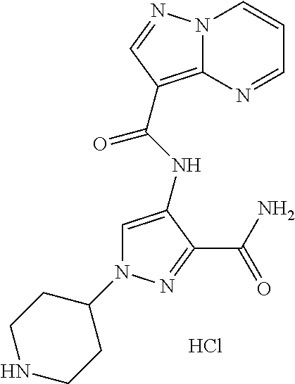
N1(C2CCNCC2)C=C(NC(=O)C2=C3N(C=CC=N3)N=C2)C(C(=O)N)=N1.Cl
